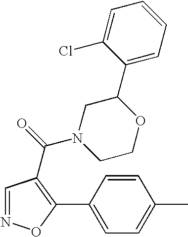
C1=CC(C2=C(C(=O)N3CCOC(C4=CC=CC=C4Cl)C3)C=NO2)=CC=C1C
